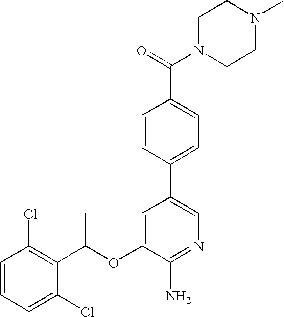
C1=CC(Cl)=C(C(OC2=CC(C3=CC=C(C(=O)N4CCN(C)CC4)C=C3)=CN=C2N)C)C(Cl)=C1
